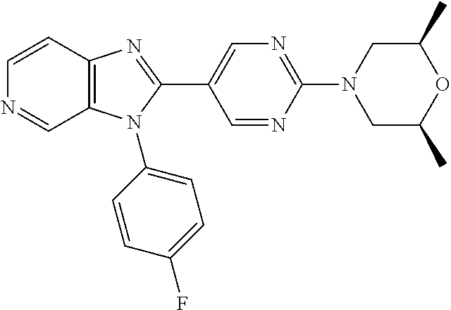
C12=C(C=CN=C1)N=C(C1=CN=C(N3CC(C)OC(C)C3)N=C1)N2C1=CC=C(F)C=C1
